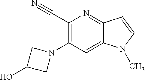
C1(C#N)=C(N2CC(O)C2)C=C2C(=N1)C=CN2C
